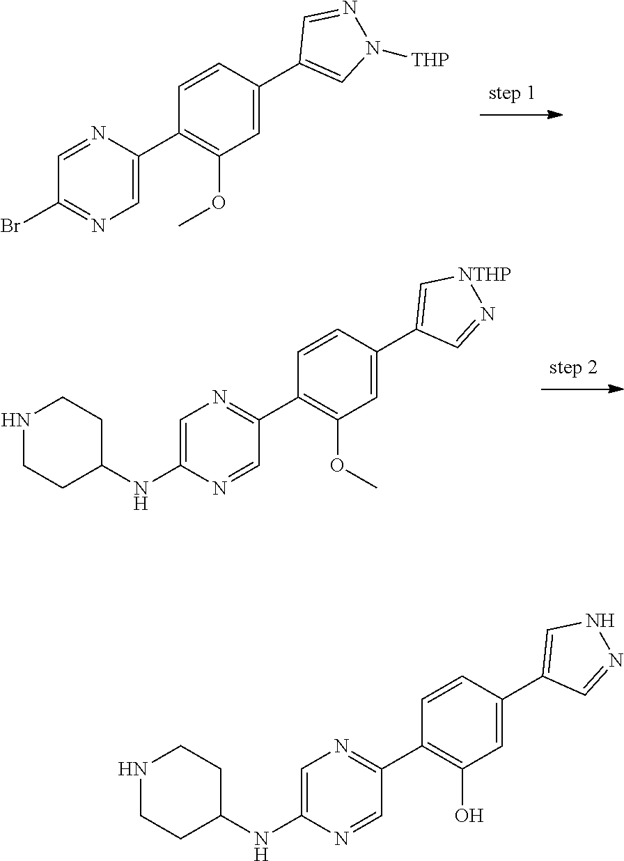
C1(NC2CCNCC2)=CN=C(C2=C(OC)C=C(C3=C[NTHP]N=C3)C=C2)C=N1.C1(Br)=NC=C(C2=C(OC)C=C(C3=CN([THP])N=C3)C=C2)N=C1.C1(NC2CCNCC2)=CN=C(C2=C(O)C=C(C3=CNN=C3)C=C2)C=N1
